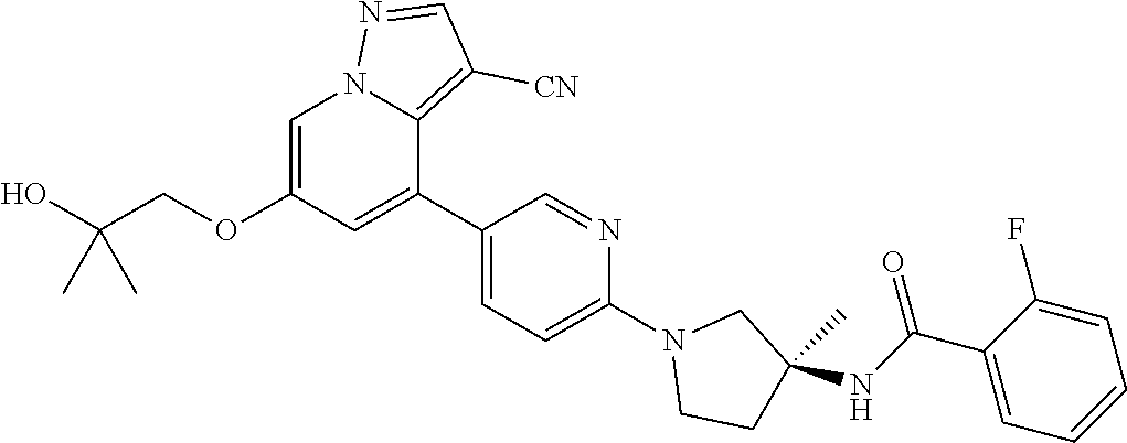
O(CC(O)(C)C)C1=CN2C(=C([CN])C=N2)C(C2=CC=C(N3CCC(NC(=O)C4=CC=CC=C4F)(C)C3)N=C2)=C1
